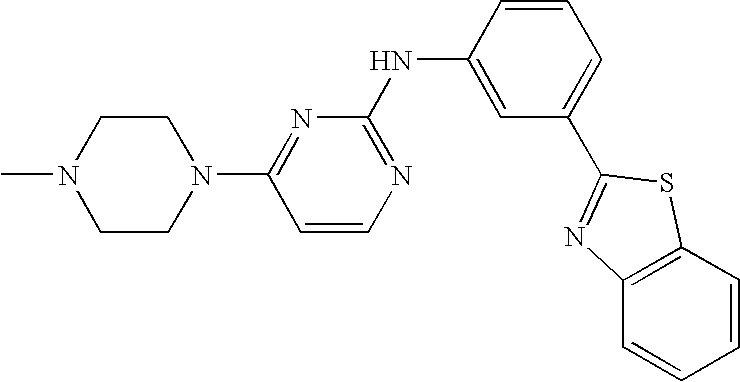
C1=CC(NC2=NC=CC(N3CCN(C)CC3)=N2)=CC(C2=NC3=C(C=CC=C3)S2)=C1
